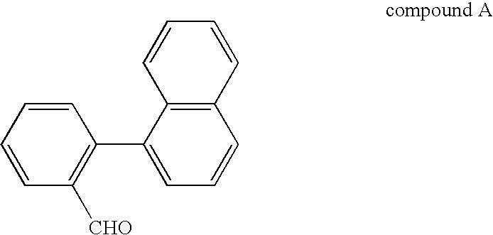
C12=C(C(C3=C([CHO])C=CC=C3)=CC=C1)C=CC=C2
